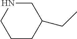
C1CC(CC)CNC1
